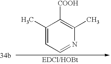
C1(C)=CC=NC(C)=C1[COOH]
